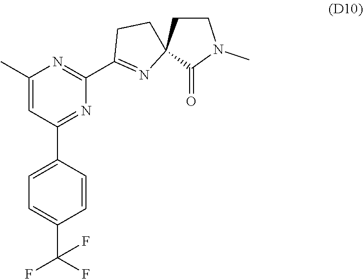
C1(C)=CC(C2=CC=C(C(F)(F)F)C=C2)=NC(C2=NC3(CC2)C(=O)N(C)CC3)=N1
